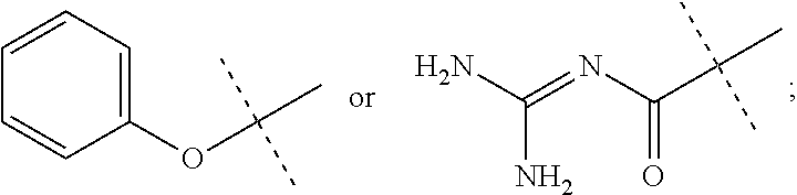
N(C(C(C)(C)C)=O)=C(N)N.C1(OC(C)(C)C)=CC=CC=C1
